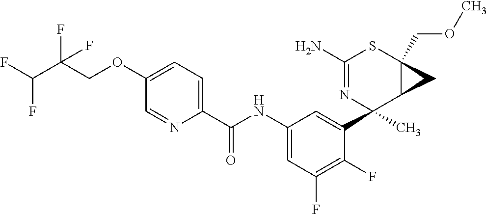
C1(N)=NC(C2=CC(NC(C3=CC=C(OCC(C(F)F)(F)F)C=N3)=O)=CC(F)=C2F)(C)C2C(COC)(S1)C2
